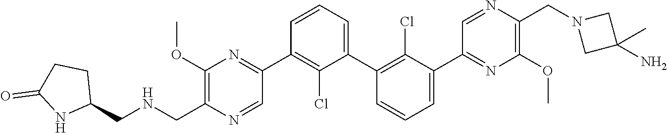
C1(C2=NC(OC)=C(C[HN]CC3CCC(=O)N3)N=C2)=C(Cl)C(C2=C(Cl)C(C3=NC(OC)=C(CN4CC(C)(N)C4)N=C3)=CC=C2)=CC=C1
